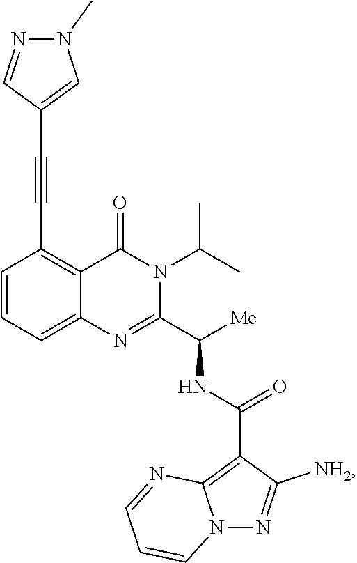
C1=CC=C2C(=C1C#CC1=CN(C)N=C1)C(=O)N(C(C)C)C(C([Me])NC(C1=C3N(N=C1[NH2])C=CC=N3)=O)=N2
